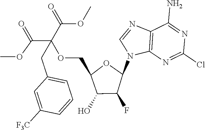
C12=C(N=C(Cl)N=C1N)N(C1OC(COC(C(=O)OC)(C(=O)OC)CC3=CC=CC([F3C])=C3)C(O)C1F)C=N2
